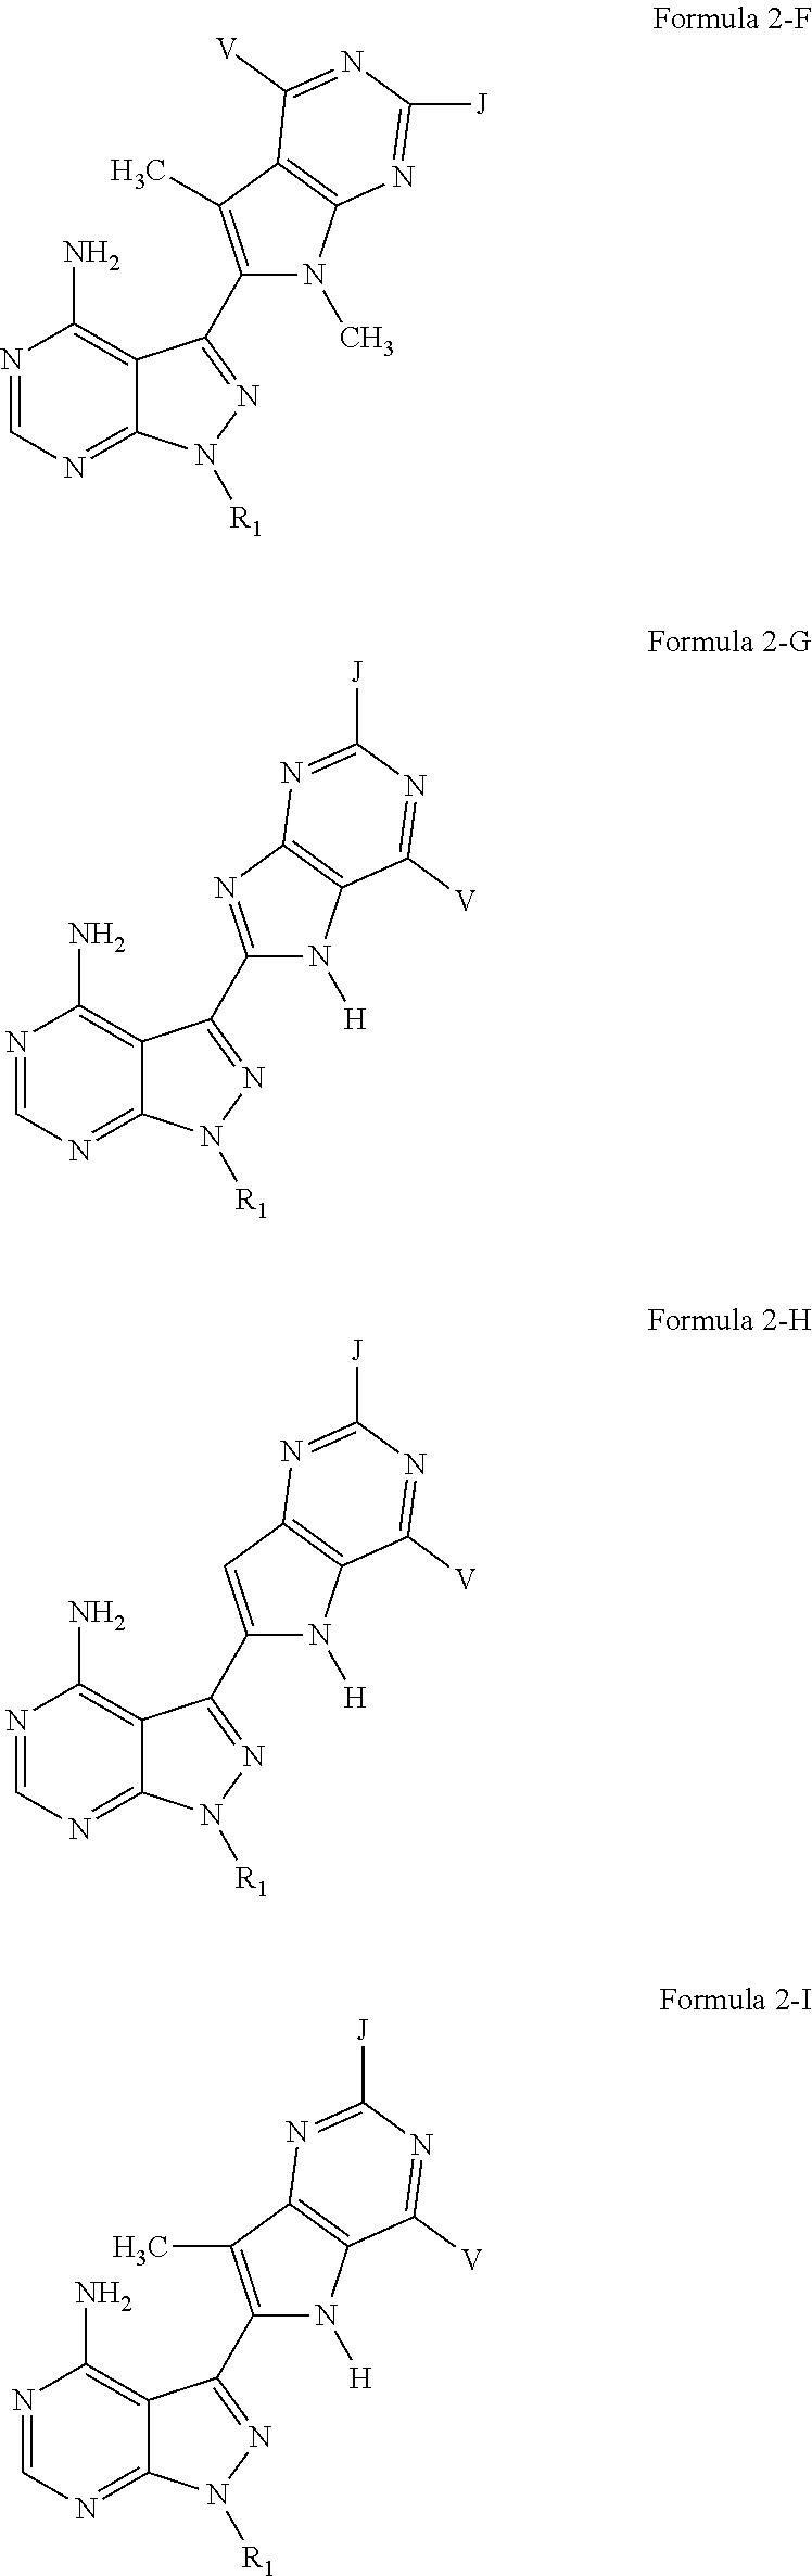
N1=CN=C2C(=C1N)C(C1=C(C)C3=C(N1C)N=C([J])N=C3[V])=NN2[R1].N1=CN=C2C(=C1N)C(C1=NC3=C(N1[H])C([V])=NC([J])=N3)=NN2[R1].N1=CN=C2C(=C1N)C(C1=CC3=C(N1[H])C([V])=NC([J])=N3)=NN2[R1].N1=CN=C2C(=C1N)C(C1=C(C)C3=C(N1[H])C([V])=NC([J])=N3)=NN2[R1]
